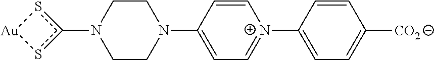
N1(c2s[Au]s2)CCN(C2=CC=[N+](C3=CC=C([CO2])C=C3)C=C2)CC1
